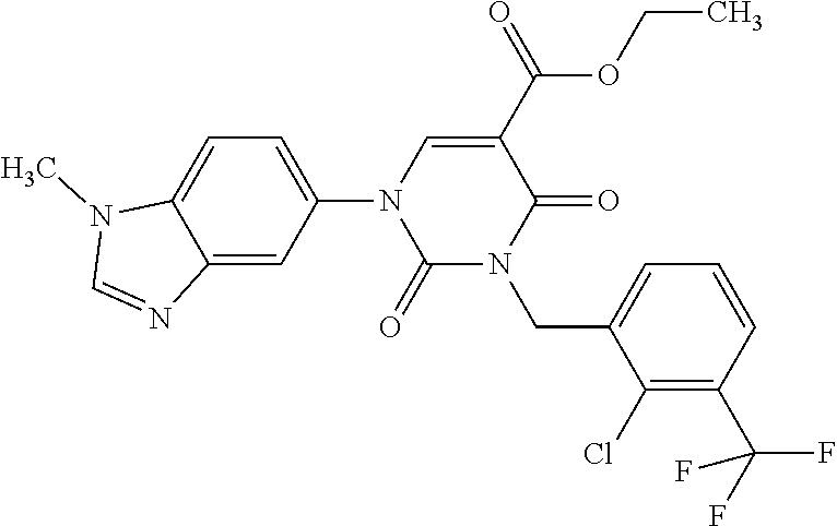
C12=CC(N3C(=O)N(CC4=CC=CC(C(F)(F)F)=C4Cl)C(=O)C(C(=O)OCC)=C3)=CC=C1N(C)C=N2
